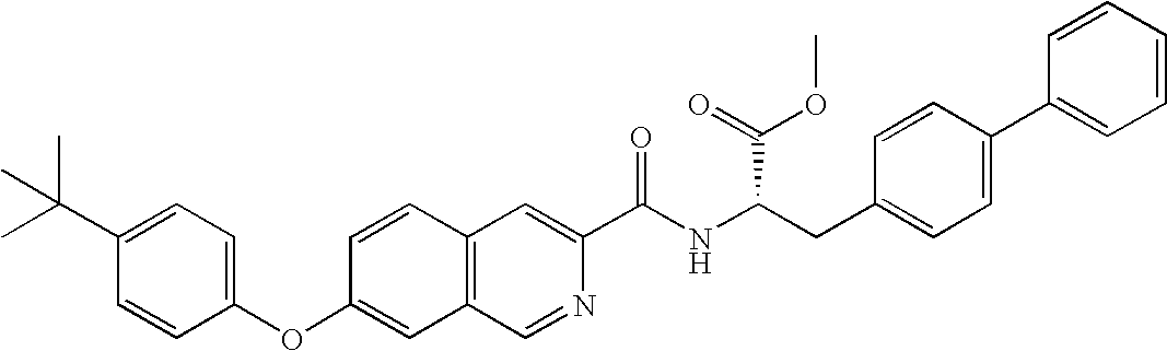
C1(C(C)(C)C)=CC=C(OC2=CC3=C(C=C2)C=C(C(NC(CC2=CC=C(C4=CC=CC=C4)C=C2)C(OC)=O)=O)N=C3)C=C1
